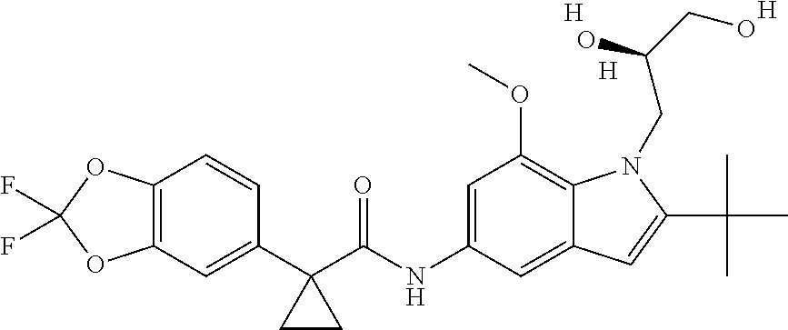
C1(C2(C(NC3=CC(OC)=C4C(=C3)C=C(C(C)(C)C)N4CC(CO)O)=O)CC2)=CC2=C(C=C1)OC(F)(F)O2.[H].[H].[H]
